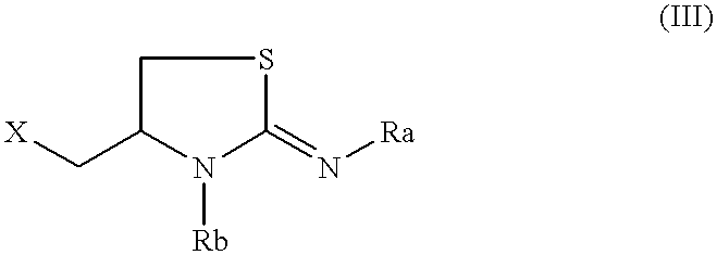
C1(=N[Ra])SCC(C[X])N1[Rb]
